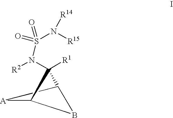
S(N([R15])[R14])(=O)(=O)N([R2])C1([R1])C2BC1[A]2
